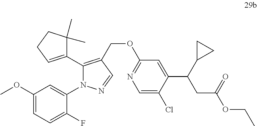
C1(OC)=CC=C(F)C(N2C(C3=CCCC3(C)C)=C(COC3=NC=C(Cl)C(C(C4CC4)CC(OCC)=O)=C3)C=N2)=C1
